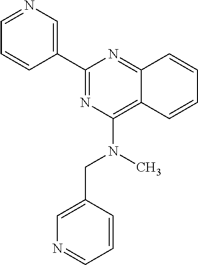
C1=CC2=NC(C3=CN=CC=C3)=NC(N(CC3=CN=CC=C3)C)=C2C=C1
